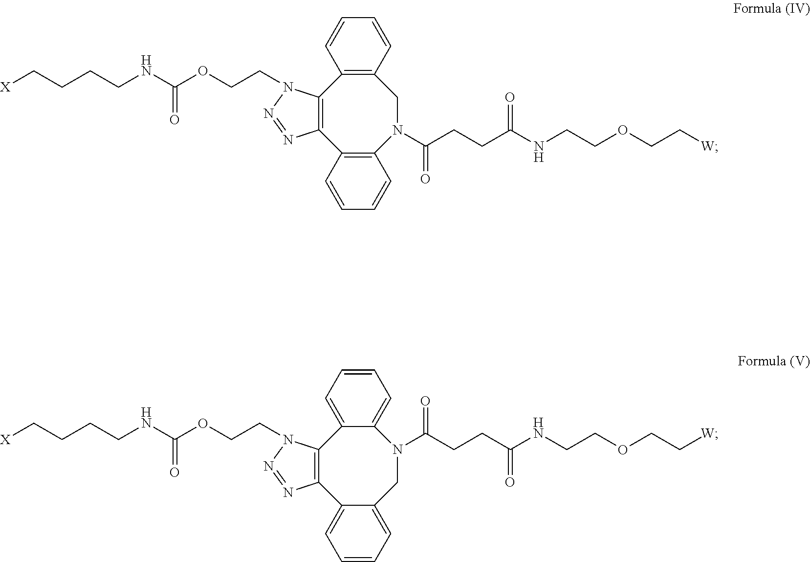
C(CCNC(OCCN1C2=C(C3=CC=CC=C3CN(C(CCC(NCCOCC[W])=O)=O)C3=CC=CC=C32)N=N1)=O)C[X].C(CCNC(OCCN1C2=C(C3=C(C=CC=C3)N(C(CCC(NCCOCC[W])=O)=O)CC3=C2C=CC=C3)N=N1)=O)C[X]
